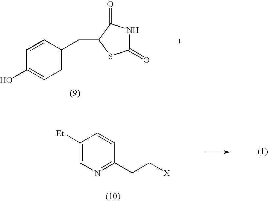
C1=C(CC2SC(=O)NC2=O)C=CC(O)=C1.C1([Et])=CN=C(CC[X])C=C1
